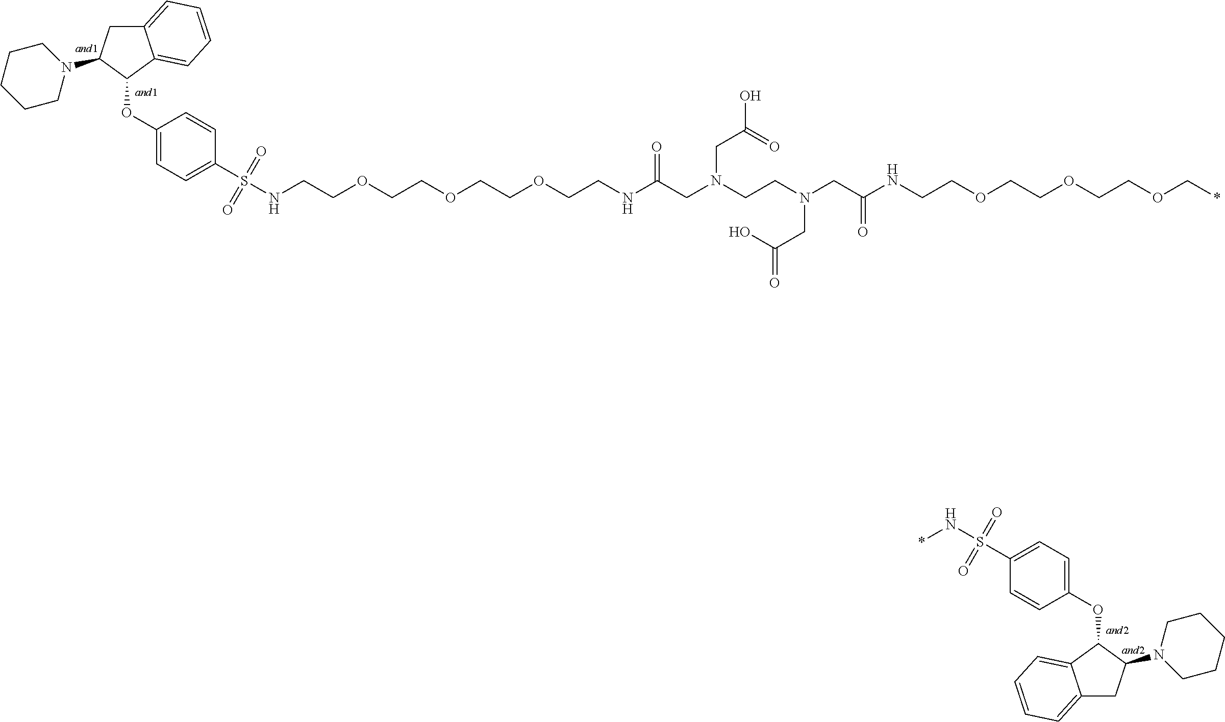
C1(OC2C3=CC=CC=C3CC2N2CCCCC2)=CC=C(S(NCCOCCOCCOCCNC(CN(CCN(CC(NCCOCCOCCOC*)=O)CC(=O)O)CC(O)=O)=O)(=O)=O)C=C1.C1=CC(OC2C3=CC=CC=C3CC2N2CCCCC2)=CC=C1S(N*)(=O)=O
